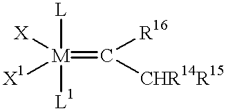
[M](=C([R16])[CHR14R15])([L])([L1])([X])[X1]
